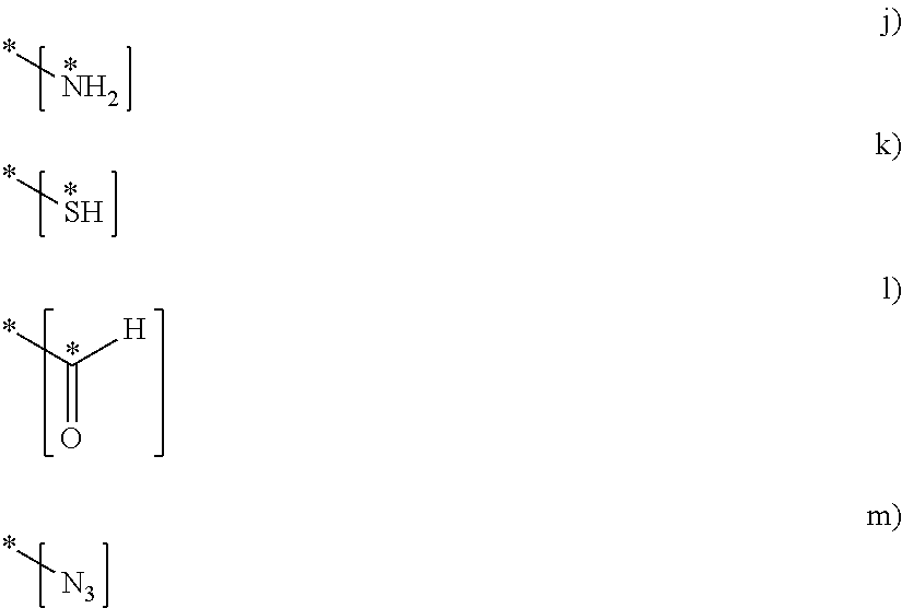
*N.*.*S.*.*C([H])=O.*.*[N3]
